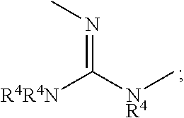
N(=C([NR4]C)[R4R4N])C
